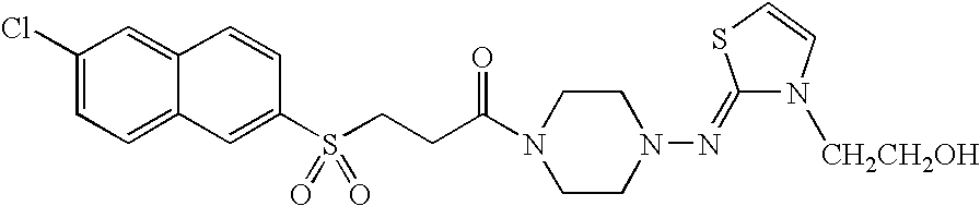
C1(Cl)=CC=C2C=C(S(CCC(N3CCN(N=C4SC=CN4[CH2CH2OH])CC3)=O)(=O)=O)C=CC2=C1
